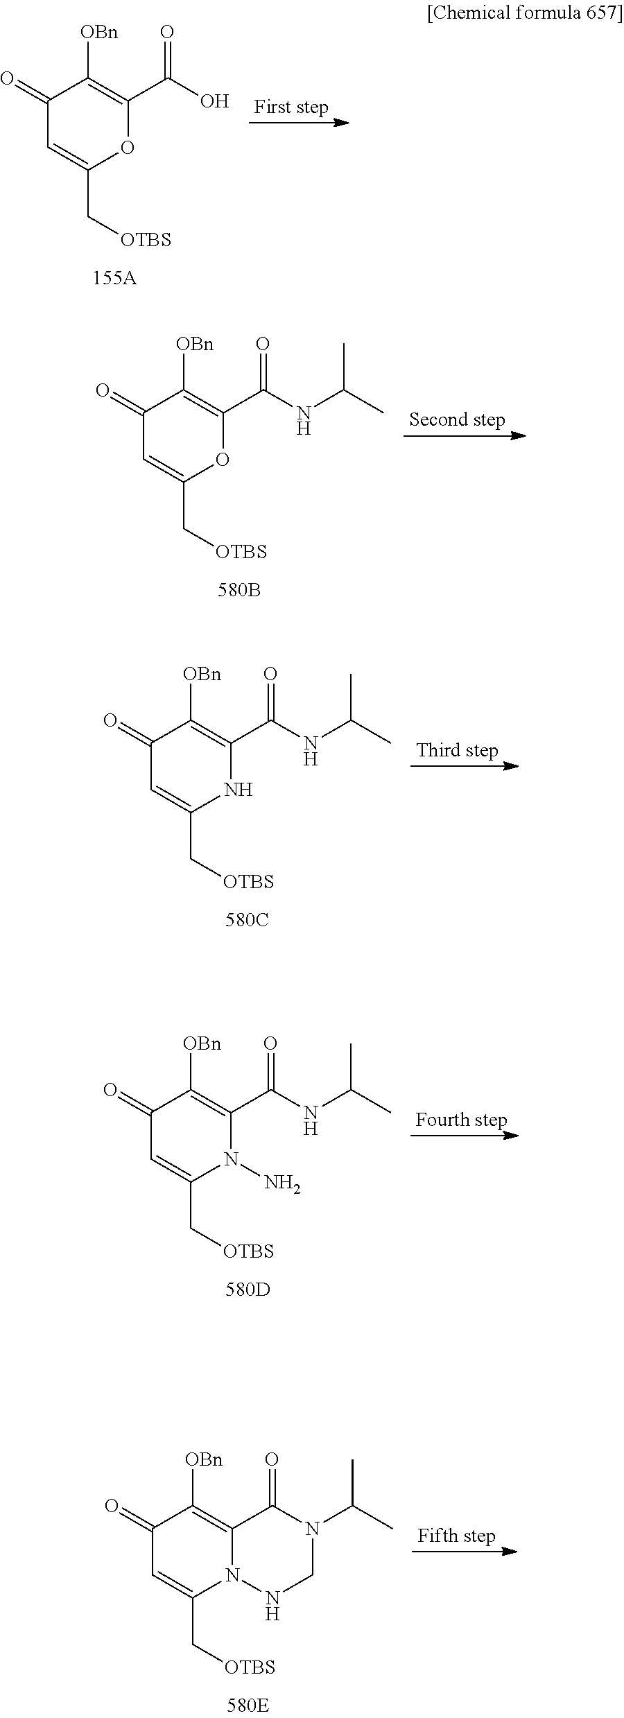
C1(=O)C=C(C[OTBS])OC(C(O)=O)=C1[OBn].C1(=O)C=C(C[OTBS])OC(C(NC(C)C)=O)=C1[OBn].C1(=O)C=C(C[OTBS])NC(C(NC(C)C)=O)=C1[OBn].C1(=O)C=C(C[OTBS])N(N)C(C(NC(C)C)=O)=C1[OBn].C1(=O)C=C(C[OTBS])N2C(=C1[OBn])C(=O)N(C(C)C)CN2
